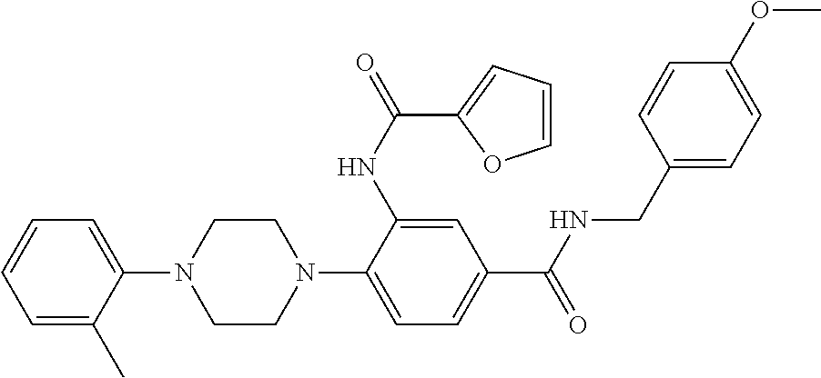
C1=C(C)C(N2CCN(C3=CC=C(C(=O)NCC4=CC=C(OC)C=C4)C=C3NC(=O)C3=CC=CO3)CC2)=CC=C1
